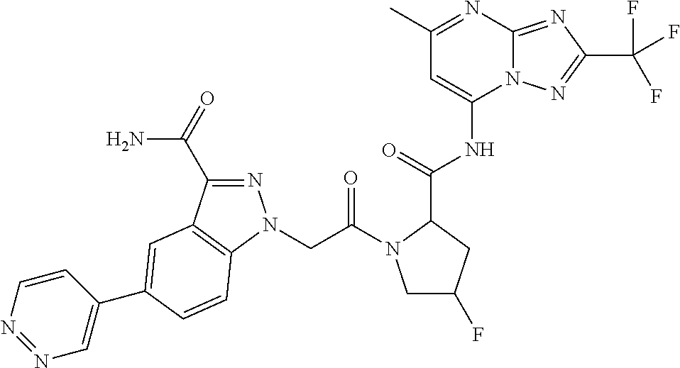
N12C(=NC(C(F)(F)F)=N1)N=C(C)C=C2NC(C1CC(F)CN1C(CN1N=C(C(=O)N)C2=C1C=CC(C1=CN=NC=C1)=C2)=O)=O
